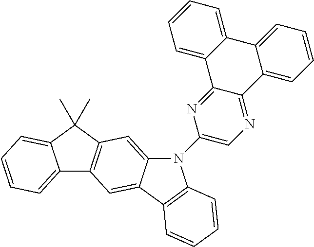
C12=CC=CC=C1C(C)(C)C1=C2C=C2C(=C1)N(C1=CN=C3C(=N1)C1=CC=CC=C1C1=CC=CC=C31)C1=C2C=CC=C1
